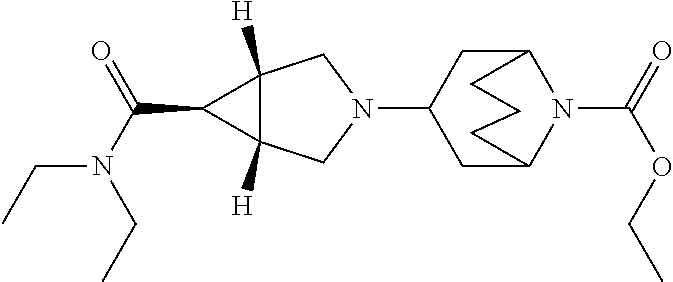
N1(C2CC3N(C(=O)OCC)C(C2)CCC3)CC2([H])C([H])(C1)C2C(N(CC)CC)=O
